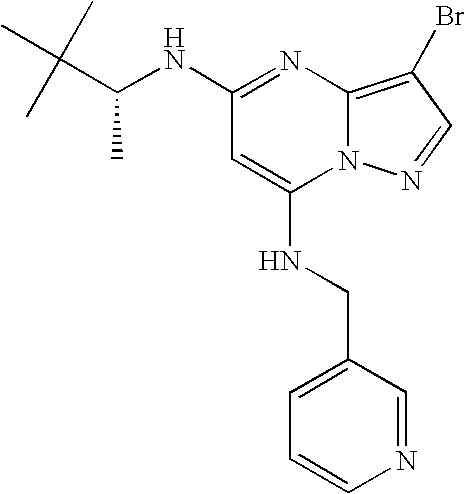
C1=CN=CC(CNC2=CC(NC(C(C)(C)C)C)=NC3=C(Br)C=NN23)=C1
